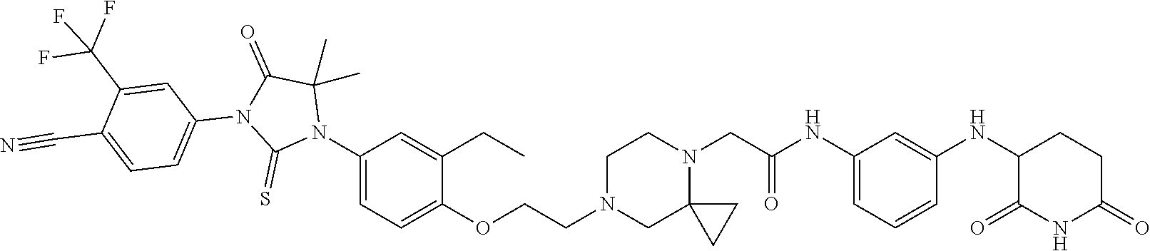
C1=C(NC(CN2CCN(CCOC3=CC=C(N4C(C)(C)C(=O)N(C5=CC=C(C#N)C(C(F)(F)F)=C5)C4=S)C=C3CC)CC23CC3)=O)C=C(NC2C(=O)NC(=O)CC2)C=C1
